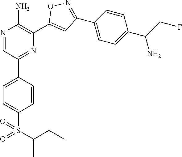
N1=CC(C2=CC=C(S(=O)(C(C)CC)=O)C=C2)=NC(C2=CC(C3=CC=C(C(N)CF)C=C3)=NO2)=C1N
